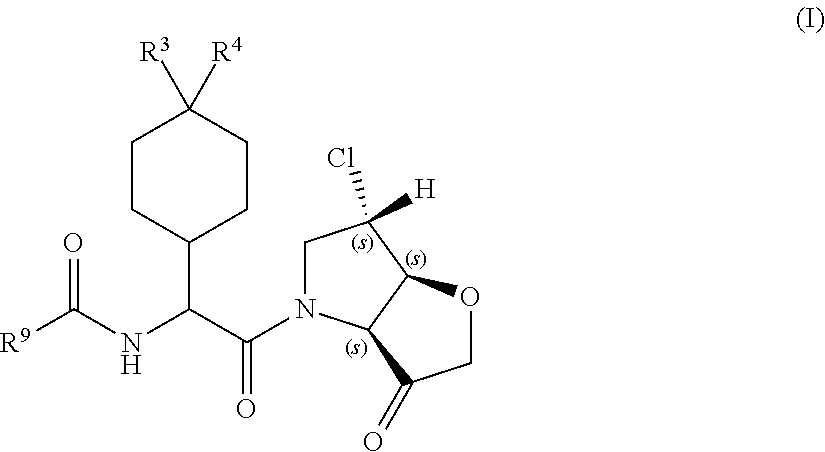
C1CC(C(NC([R9])=O)C(=O)N2CC(Cl)([H])C3C2C(=O)CO3)CCC1([R3])[R4]
